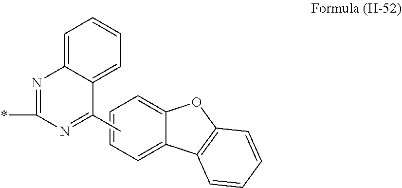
C1=CC=C2C(=C1)OC1=C2C=CC=C1.N1=C(*)N=C(C)C2=CC=CC=C12
